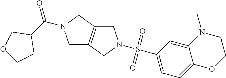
C1C2=C(CN1C(C1COCC1)=O)CN(S(C1=CC=C3C(=C1)N(C)CCO3)(=O)=O)C2
